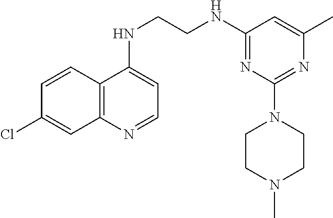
C12=C(N=CC=C1NCCNC1=NC(N3CCN(C)CC3)=NC(C)=C1)C=C(Cl)C=C2
